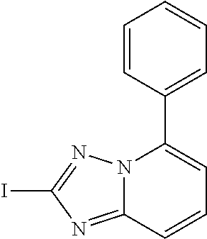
IC1=NN2C(=N1)C=CC=C2C1=CC=CC=C1
